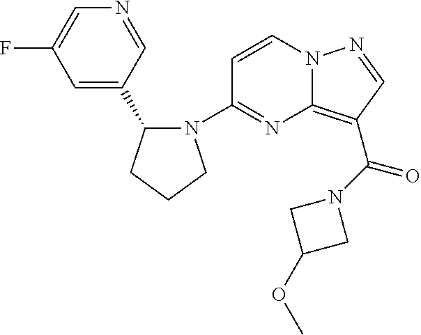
C1=C(C2CCCN2C2=NC3=C(C(N4CC(OC)C4)=O)C=NN3C=C2)C=NC=C1F
